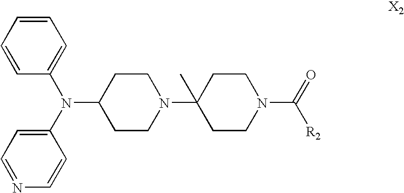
C1CN(C2(C)CCN(C(=O)[R2])CC2)CCC1N(C1=CC=NC=C1)C1=CC=CC=C1
